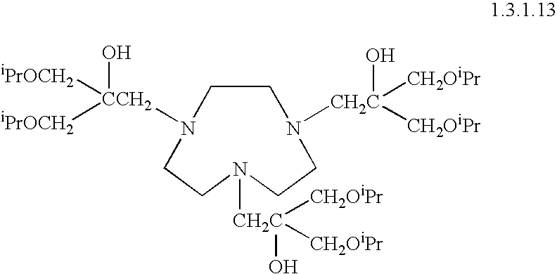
N1([CH2C](O)([CH2OiPr])[CH2OiPr])CCN([CCH2](O)([iPrOCH2])[iPrOCH2])CCN([CH2C](O)([CH2OiPr])[CH2OiPr])CC1
